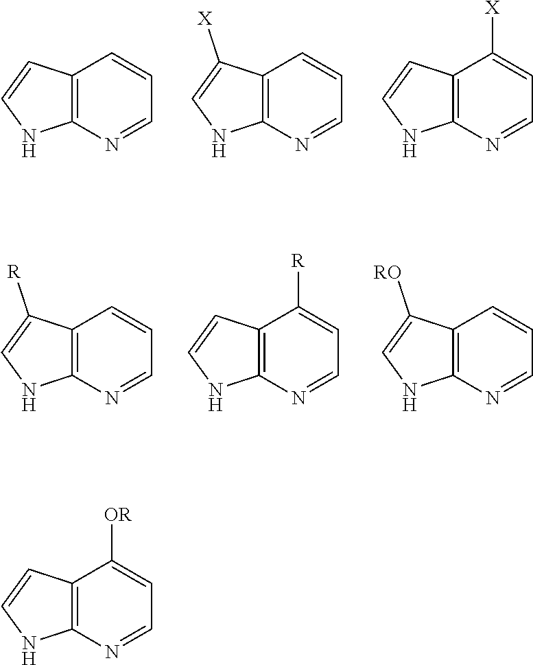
C12=C(N=CC=C1)NC=C2.C12=C(N=CC=C1)NC=C2[X].C12=C(N=CC=C1[X])NC=C2.C12=C(N=CC=C1)NC=C2[R].C12=C(N=CC=C1[R])NC=C2.C12=C(N=CC=C1)NC=C2[RO].C12=C(N=CC=C1[OR])NC=C2
